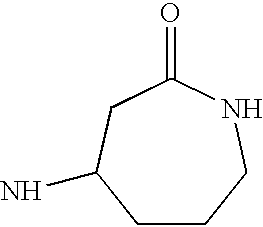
C1CCNC(=O)CC1N
